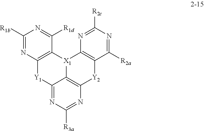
C12=NC([R3a])=NC3=C1[X1](C1=C([Y1]2)N=C([R1b])N=C1[R1d])C1=C([Y2]3)C([R2a])=NC([R2c])=N1
